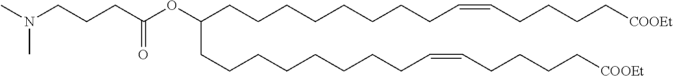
C(CCC(OC(CCCCCCCCC=CCCCC[COOEt])CCCCCCCCC=CCCCC[COOEt])=O)N(C)C
